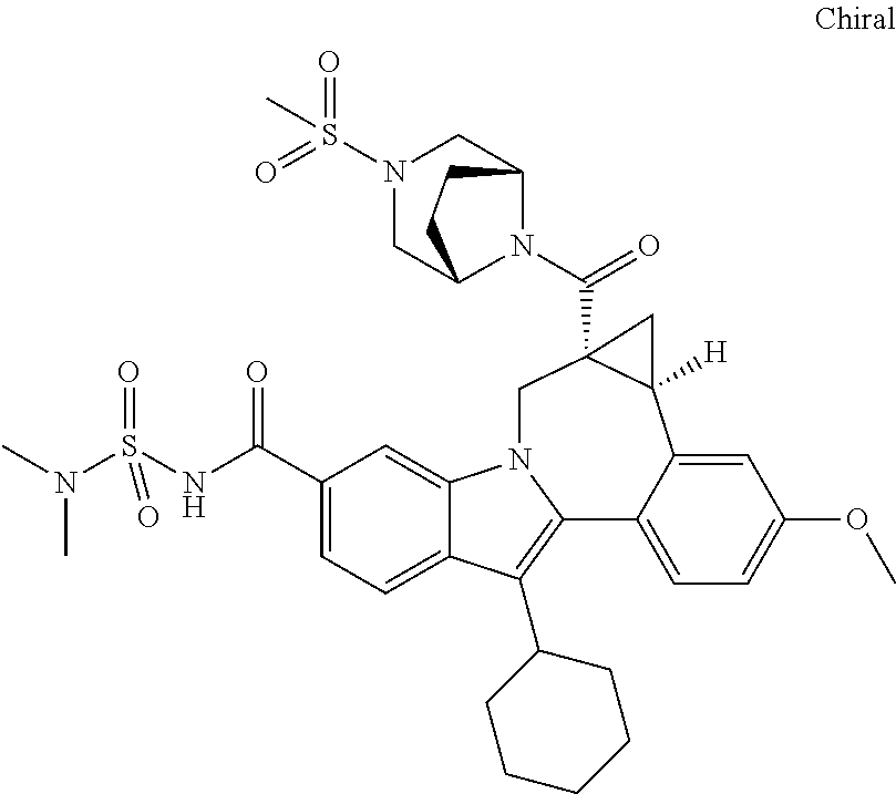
C1(C(NS(N(C)C)(=O)=O)=O)=CC=C2C(=C1)N1C(=C2C2CCCCC2)C2=CC=C(OC)C=C2C2([H])C(C(=O)N3C4CN(S(=O)(=O)C)CC3CC4)(C1)C2
